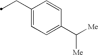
C(C1=CC=C(C([Me])[Me])C=C1)C
